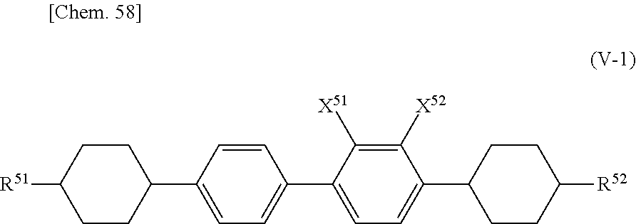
C1(C2=CC=C(C3=CC=C(C4CCC([R52])CC4)C([X52])=C3[X51])C=C2)CCC([R51])CC1
